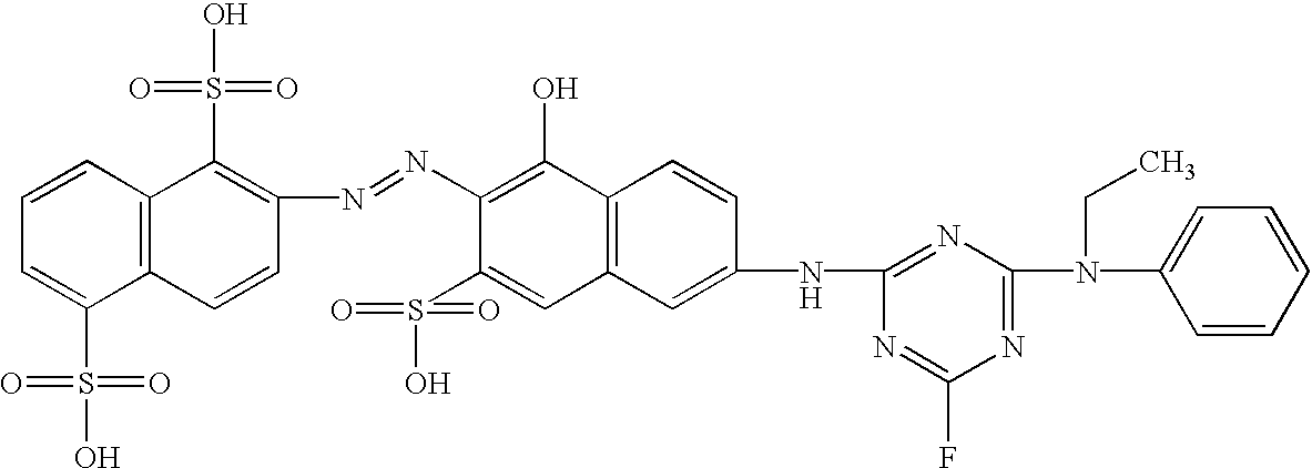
N(=NC1=C(O)C2=C(C=C1S(=O)(O)=O)C=C(NC1=NC(N(C3=CC=CC=C3)CC)=NC(F)=N1)C=C2)C1=C(S(=O)(O)=O)C2=C(C=C1)C(S(=O)(=O)O)=CC=C2
